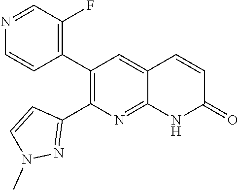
N1=CC(F)=C(C2=C(C3=NN(C)C=C3)N=C3C(=C2)C=CC(=O)N3)C=C1
